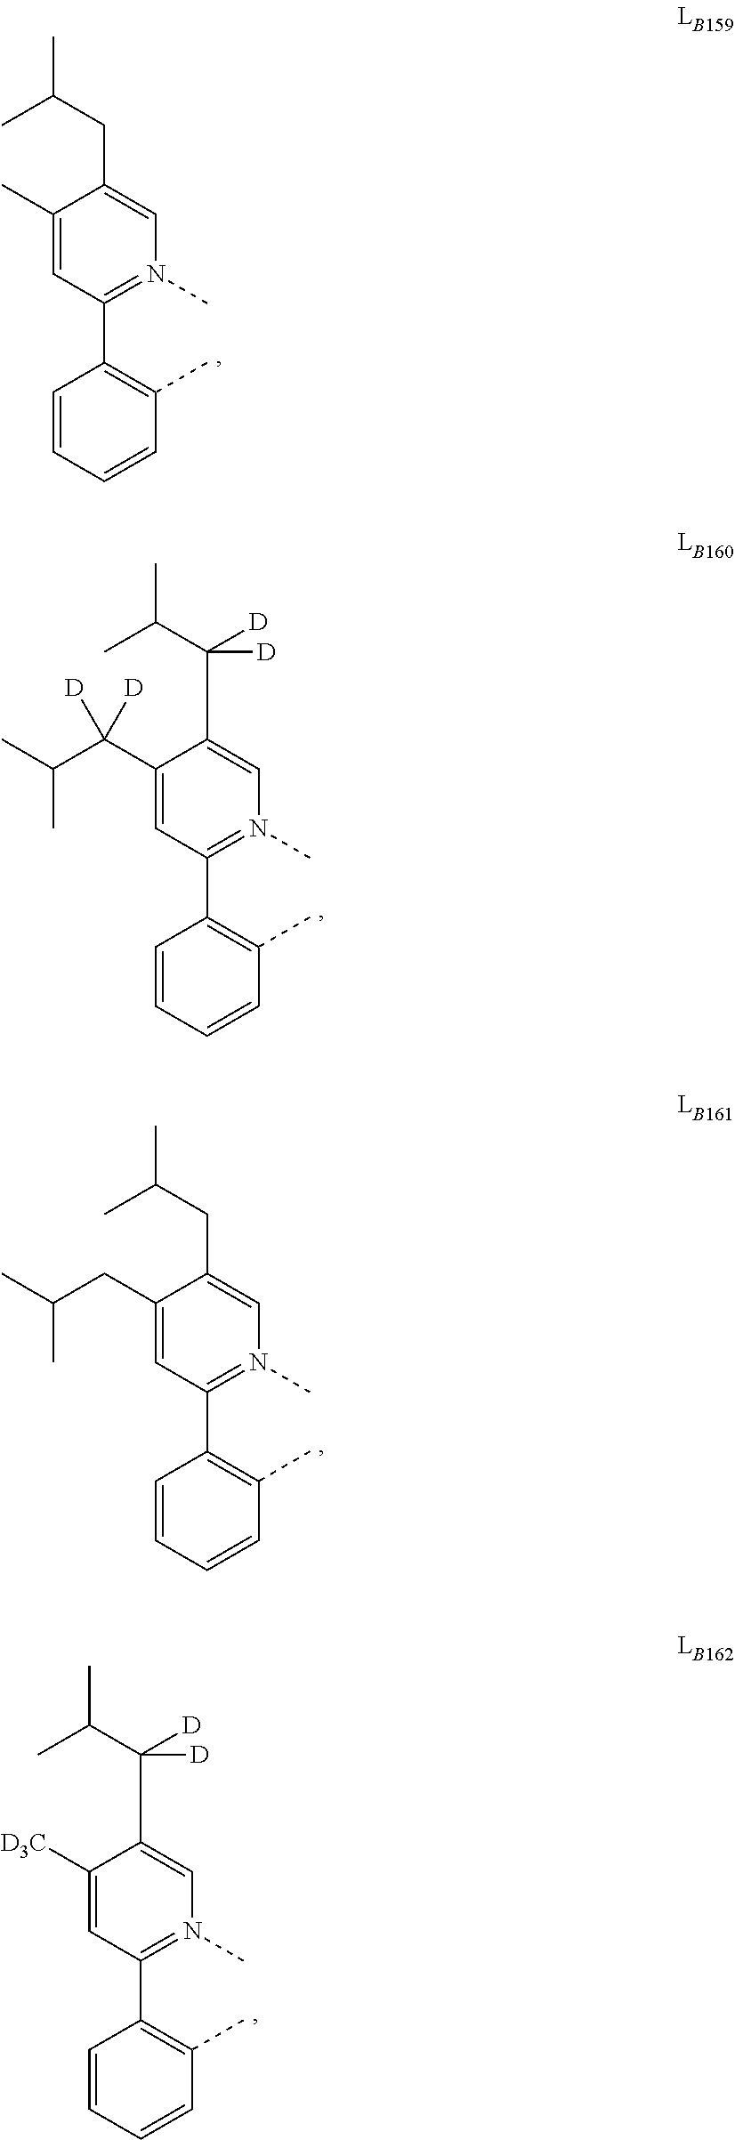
C1(C)=CC(C2=C(C)C=CC=C2)=N(C)C=C1CC(C)C.C1(C(C(C)C)([D])[D])=CC(C2=C(C)C=CC=C2)=N(C)C=C1C(C(C)C)([D])[D].C1(CC(C)C)=CC(C2=C(C)C=CC=C2)=N(C)C=C1CC(C)C.C1([D3C])=CC(C2=C(C)C=CC=C2)=N(C)C=C1C(C(C)C)([D])[D]
